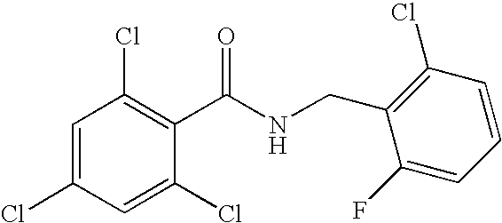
C1(C(NCC2=C(Cl)C=CC=C2F)=O)=C(Cl)C=C(Cl)C=C1Cl
